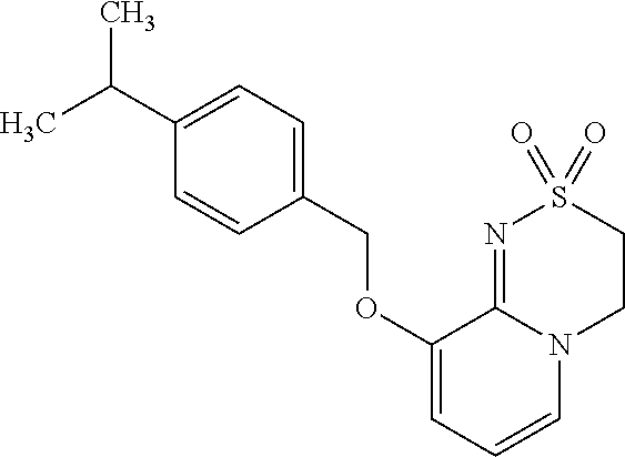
O(C1=CC=CN2C1=NS(=O)(=O)CC2)CC1=CC=C(C(C)C)C=C1
